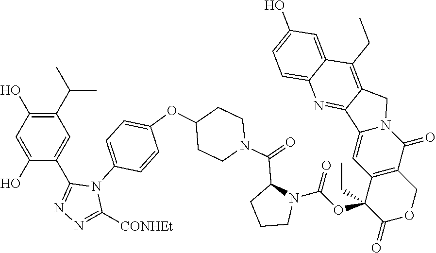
O(C1=CC=C(N2C(C3=CC(C(C)C)=C(O)C=C3O)=NN=C2[CONHEt])C=C1)C1CCN(C(C2CCCN2C(=O)OC2(CC)C(=O)OCC3=C2C=C2N(C3=O)CC3=C(CC)C4=CC(O)=CC=C4N=C23)=O)CC1
